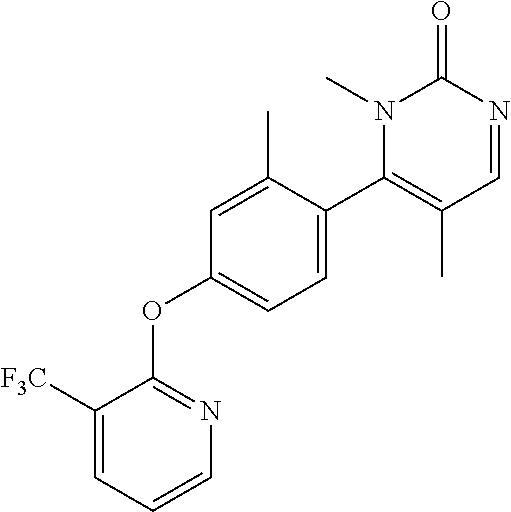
C1([F3C])=CC=CN=C1OC1=CC=C(C2=C(C)C=NC(=O)N2C)C(C)=C1
